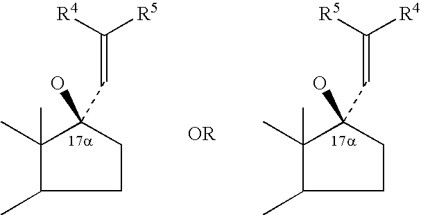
CC1C(C)(C)C(O)(C=C([R5])[R4])CC1.CC1C(C)(C)C(O)(C=C([R4])[R5])CC1
